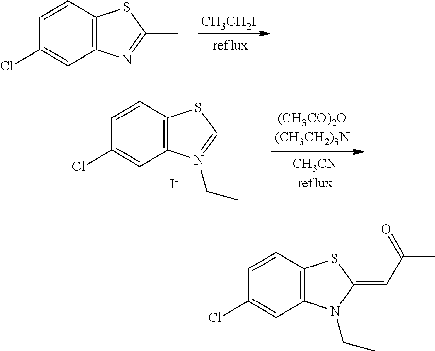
C12=C(C=CC(Cl)=C1)SC(C)=N2.[CH3CH2I].C12=C(C=CC(Cl)=C1)SC(C)=[N+]2CC.[I-].C12=C(C=CC(Cl)=C1)SC(=CC(C)=O)N2CC
